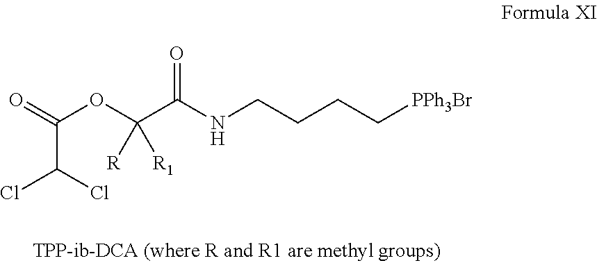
O=C(OC(C(NCCCC[PPh3Br])=O)([R])[R1])C(Cl)Cl
